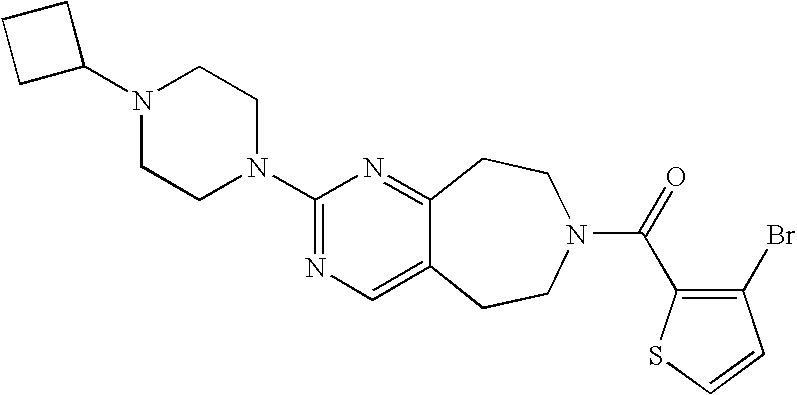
C1C(N2CCN(C3=NC=C4C(=N3)CCN(C(=O)C3=C(Br)C=CS3)CC4)CC2)CC1
